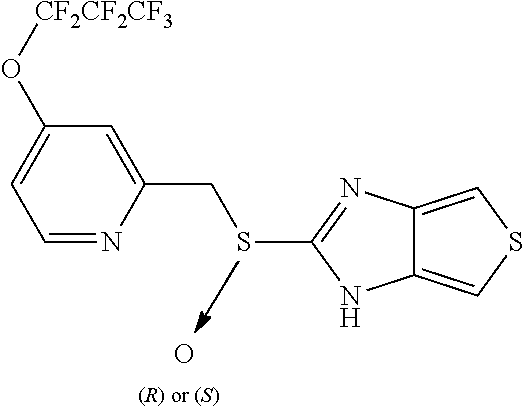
C1=NC(CSC2=NC3=CSC=C3N2)=CC(O[CF2CF2CF3])=C1.O.[(R) or (S)]
